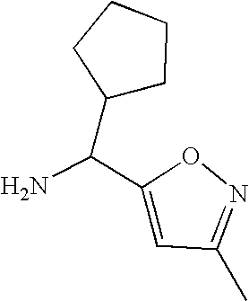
C1(C(C2=CC(C)=NO2)N)CCCC1
